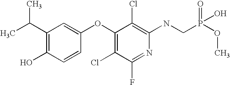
OC1=C(C(C)C)C=C(OC2=C(Cl)C(F)=NC(NCP(OC)(=O)O)=C2Cl)C=C1
